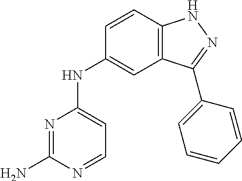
N1=C(N)N=CC=C1NC1=CC2=C(C=C1)NN=C2C1=CC=CC=C1
